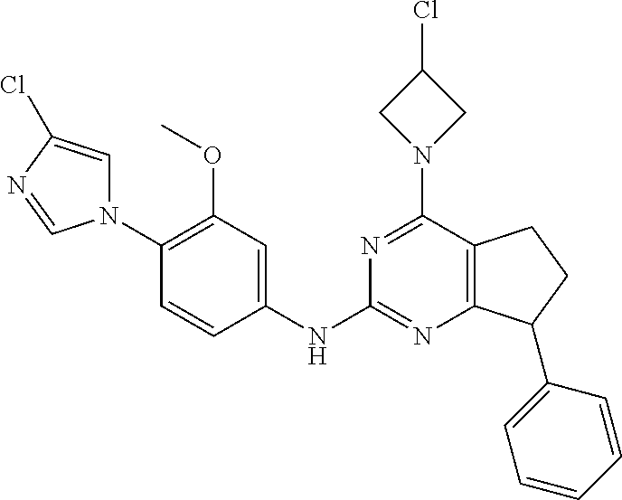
C1(OC)=C(N2C=C(Cl)N=C2)C=CC(NC2=NC3=C(C(N4CC(Cl)C4)=N2)CCC3C2=CC=CC=C2)=C1
